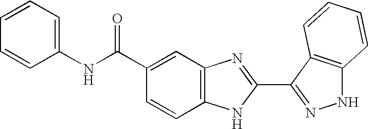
C12=C(C=C(C(=O)NC3=CC=CC=C3)C=C1)N=C(C1=NNC3=C1C=CC=C3)N2
